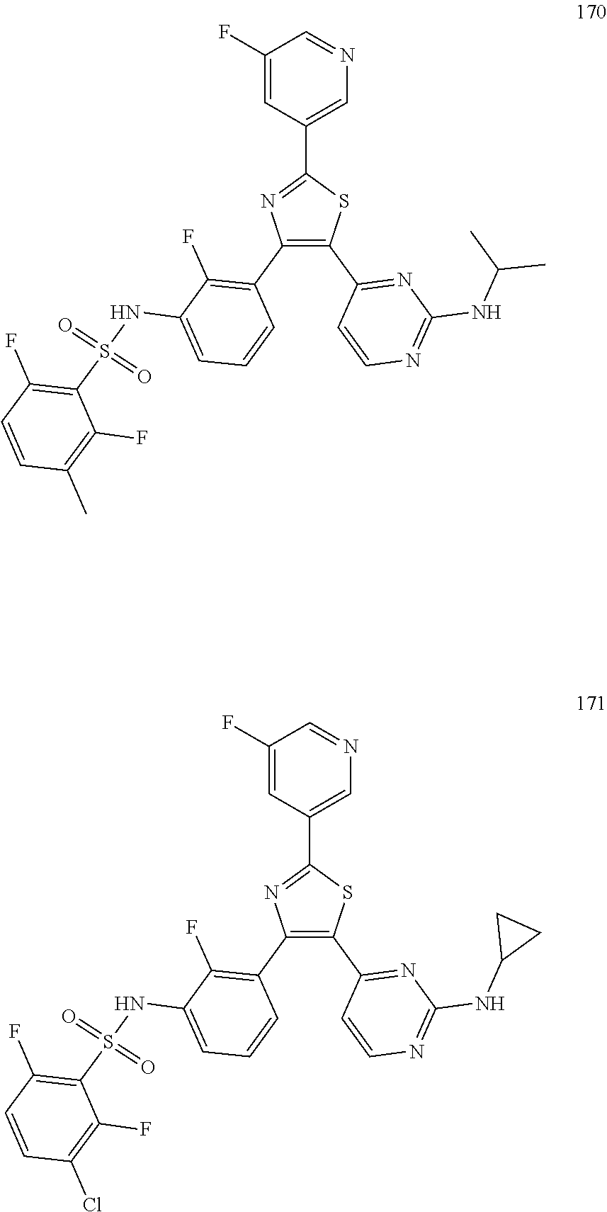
C1(C2=CN=CC(F)=C2)=NC(C2=C(F)C(NS(C3=C(F)C=CC(C)=C3F)(=O)=O)=CC=C2)=C(C2=NC(NC(C)C)=NC=C2)S1.C1(C2=CN=CC(F)=C2)=NC(C2=C(F)C(NS(C3=C(F)C=CC(Cl)=C3F)(=O)=O)=CC=C2)=C(C2=NC(NC3CC3)=NC=C2)S1
